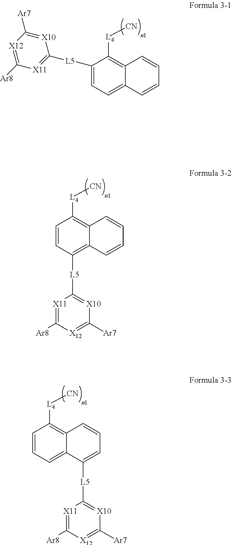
C1([L5]C2=[X11]C([Ar8])=[X12]C([Ar7])=[X10]2)=CC=C2C(=C1[L4][CN])C=CC=C2.C1=CC([L5]C2=[X10]C([Ar7])=[X12]C([Ar8])=[X11]2)=C2C(=C1[L4][CN])C=CC=C2.[L5](C1=[X10]C([Ar7])=[X12]C([Ar8])=[X11]1)C1=CC=CC2=C([L4][CN])C=CC=C21
